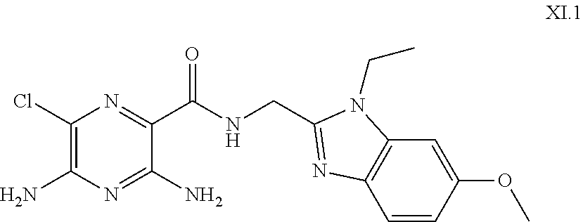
C1(Cl)=C(N)N=C(N)C(C(NCC2=NC3=C(C=C(OC)C=C3)N2CC)=O)=N1
